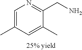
C1=C(C)C=C(C)C(CN)=N1
